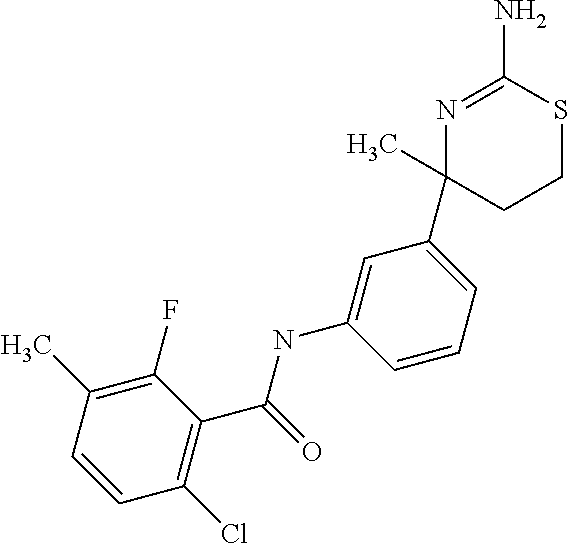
N1=C(N)SCCC1(C)C1=CC=CC(NC(C2=C(Cl)C=CC(C)=C2F)=O)=C1
